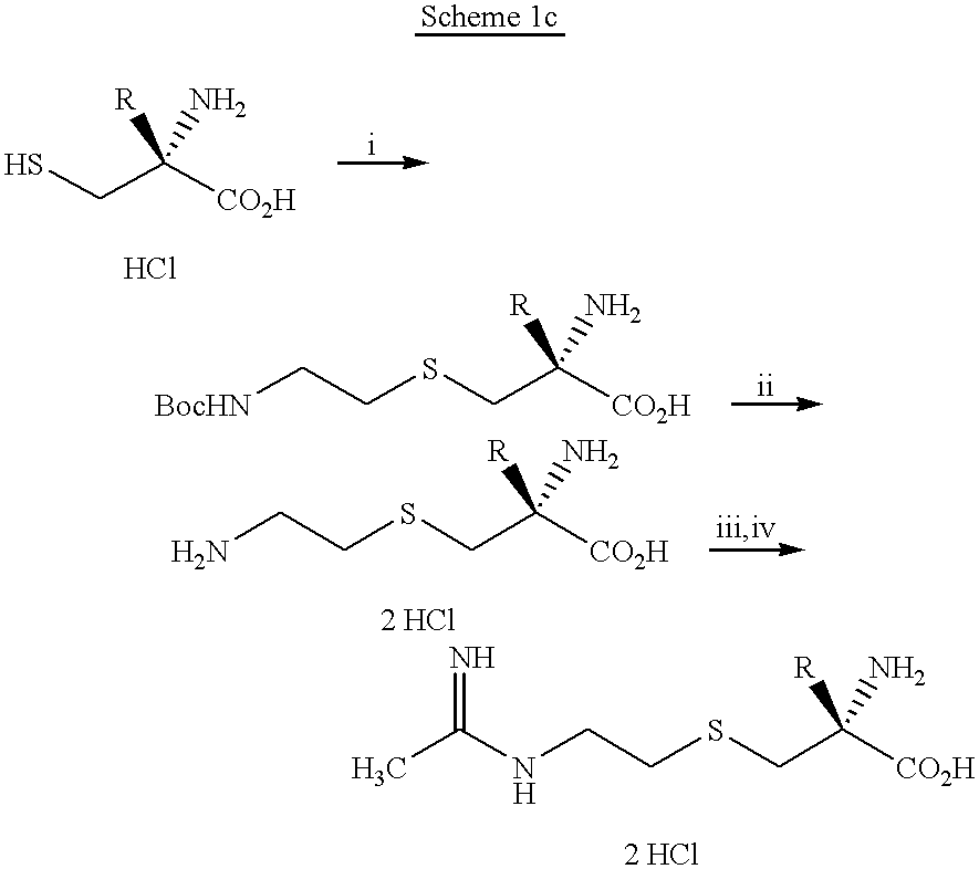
SCC([CO2H])(N)[R].S(CC([CO2H])(N)[R])CC[BocHN].S(CC([CO2H])(N)[R])CCN.S(CC([CO2H])(N)[R])CCNC(C)=N
